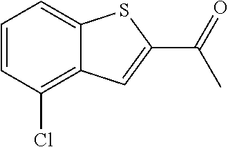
C1=CC(Cl)=C2C(=C1)SC(C(=O)C)=C2
